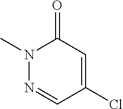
N1(C)N=CC(Cl)=CC1=O
